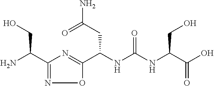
C1(C(N)CO)=NOC(C(NC(NC(C(O)=O)CO)=O)CC(=O)N)=N1
